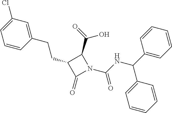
C1(CCC2=CC(Cl)=CC=C2)C(=O)N(C(NC(C2=CC=CC=C2)C2=CC=CC=C2)=O)C1C(=O)O
